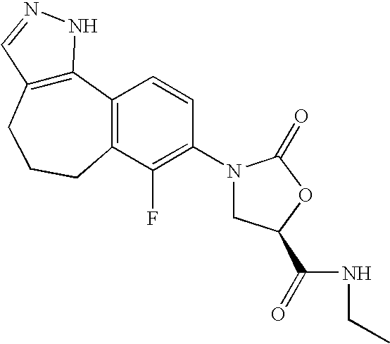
C12=C(CCCC3=C1C=CC(N1CC(C(NCC)=O)OC1=O)=C3F)C=NN2
